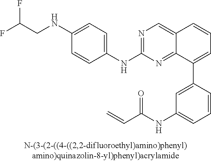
N(C1=CC=C(NC2=NC=C3C(=N2)C(C2=CC(NC(C=C)=O)=CC=C2)=CC=C3)C=C1)CC(F)F
